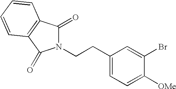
C1(CCN2C(=O)C3=C(C2=O)C=CC=C3)=CC=C([OMe])C(Br)=C1
